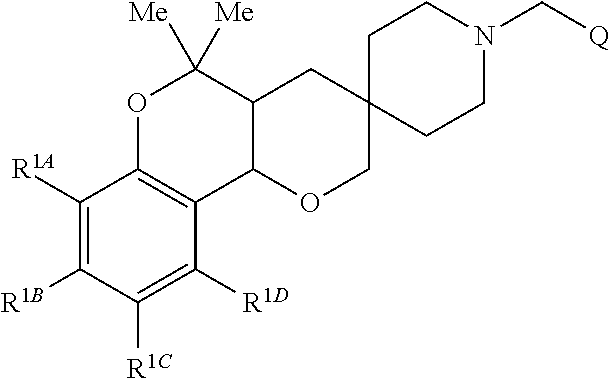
C1([R1A])=C([R1B])C([R1C])=C([R1D])C2=C1OC([Me])([Me])C1C2OCC2(C1)CCN(C[Q])CC2
